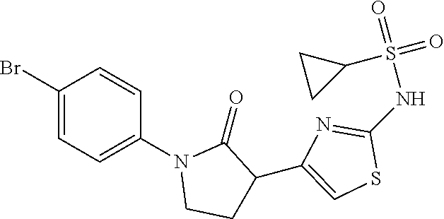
C1(Br)=CC=C(N2CCC(C3=CSC(NS(=O)(=O)C4CC4)=N3)C2=O)C=C1
